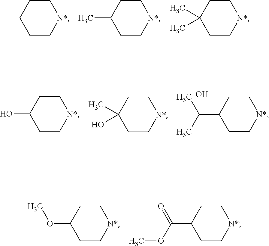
C1CCCC[N*]1.C1CC(C)CC[N*]1.C1CC(C)(C)CC[N*]1.C1CC(O)CC[N*]1.C1CC(C)(O)CC[N*]1.C1CC(C(C)(C)O)CC[N*]1.C1CC(OC)CC[N*]1.C1CC(C(=O)OC)CC[N*]1
